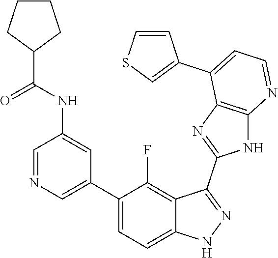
C1=NC=C(C2=CC=C3C(=C2F)C(C2=NC4=C(N2)N=CC=C4C2=CSC=C2)=NN3)C=C1NC(=O)C1CCCC1
